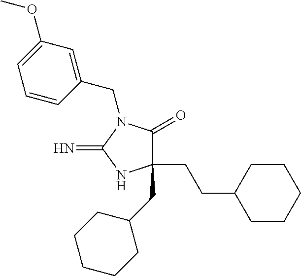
C1(CC2CCCCC2)(CCC2CCCCC2)C(=O)N(CC2=CC(OC)=CC=C2)C(=N)N1
